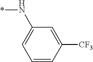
*NC1=CC=CC([CF3])=C1
